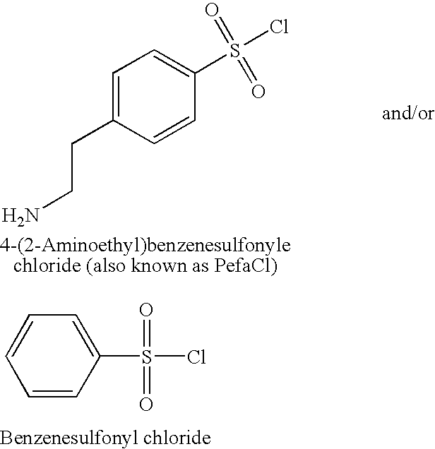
C1(S(Cl)(=O)=O)=CC=CC=C1.C1=C(CCN)C=CC(S(Cl)(=O)=O)=C1
